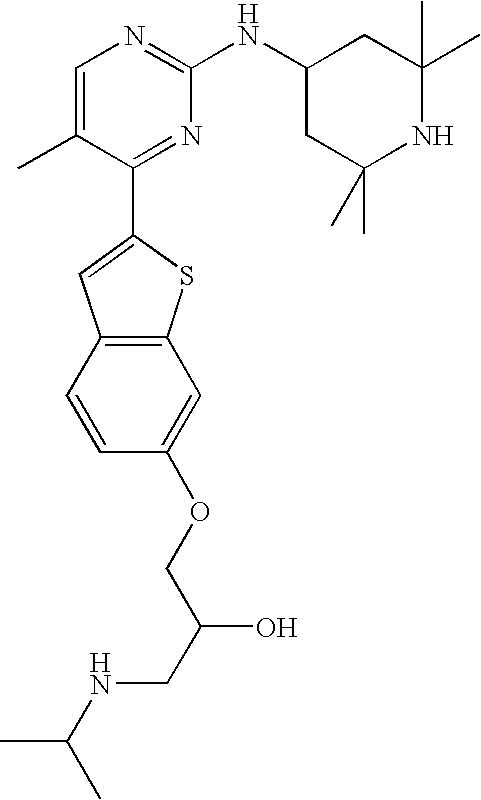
C1=C(C)C(C2=CC3=C(S2)C=C(OCC(O)CNC(C)C)C=C3)=NC(NC2CC(C)(C)NC(C)(C)C2)=N1
